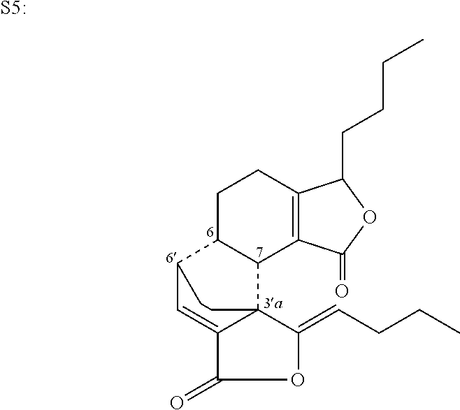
C1C2C(C3=C(C1)C(CCCC)OC3=O)C13C(=CC2CC1)C(=O)OC3=CCCC.[S5:]
